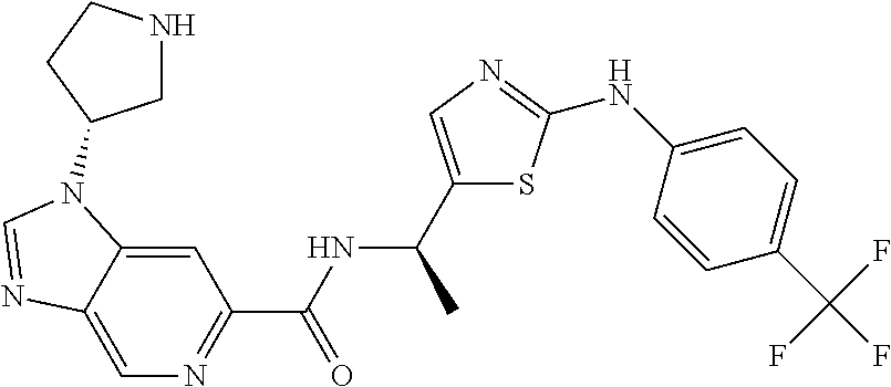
N1=C(C(NC(C2=CN=C(NC3=CC=C(C(F)(F)F)C=C3)S2)C)=O)C=C2C(=C1)N=CN2C1CNCC1
